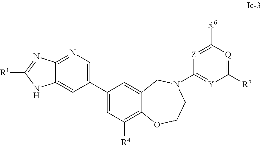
C1(C2=CC([R4])=C3C(=C2)CN(C2=[Y]C([R7])=[Q]C([R6])=[Z]2)CCO3)=CN=C2C(=C1)NC([R1])=N2
